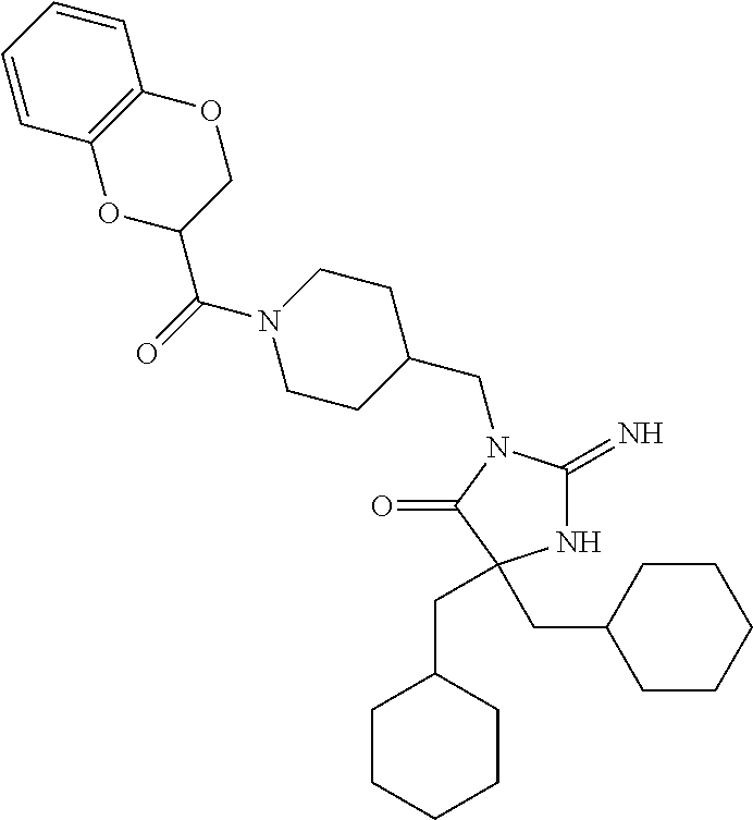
N1C(=N)N(CC2CCN(C(=O)C3COC4=C(O3)C=CC=C4)CC2)C(=O)C1(CC1CCCCC1)CC1CCCCC1
